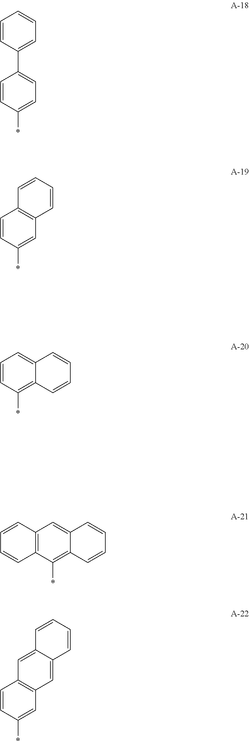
C1(*)=CC=C(C2=CC=CC=C2)C=C1.*C1=C2C(=CC=C1)C=CC=C2.C1(*)=CC2=C(C=C1)C=CC=C2.C1(*)=C2C(=CC3=C1C=CC=C3)C=CC=C2.C1(*)=CC2=C(C=C1)C=C1C(=C2)C=CC=C1
